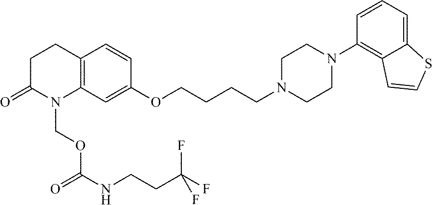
C12=C(C=C(OCCCCN3CCN(C4=C5C(=CC=C4)SC=C5)CC3)C=C1)N(COC(=O)NCCC(F)(F)F)C(=O)CC2
